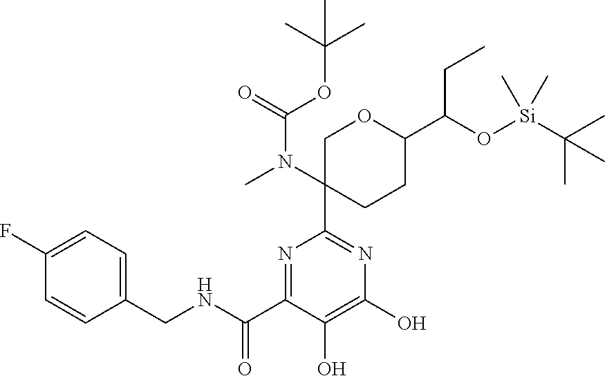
C1C(N(C)C(=O)OC(C)(C)C)(C2=NC(O)=C(O)C(C(NCC3=CC=C(F)C=C3)=O)=N2)CCC(C(O[Si](C(C)(C)C)(C)C)CC)O1
